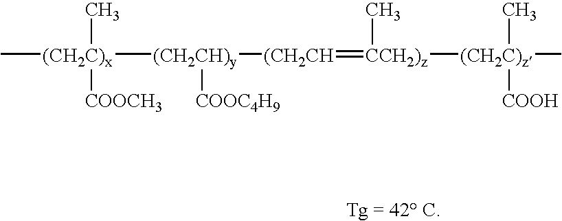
C[(CH2C)x]([COOCH3])(C)[(CH2CH)y]([(CH2CH]=[CCH2)z](C)[(CH2C)z](C)([COOH])C)[COOC4H9]
